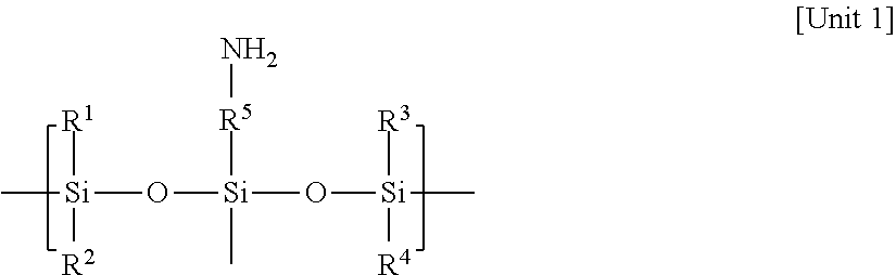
C[Si](O[Si](O[Si](C)([R3])[R4])(C)[R5]N)([R1])[R2]
